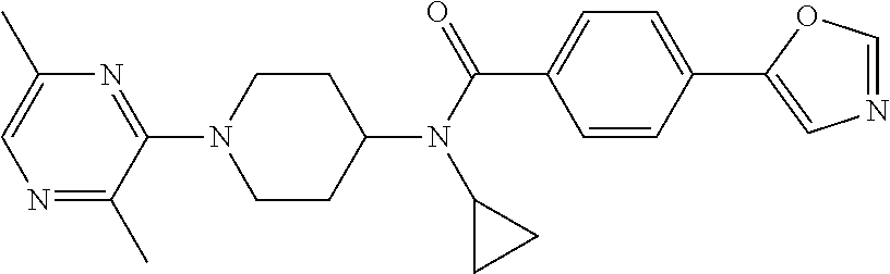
C1CC(N(C(C2=CC=C(C3=CN=CO3)C=C2)=O)C2CC2)CCN1C1=NC(C)=CN=C1C
